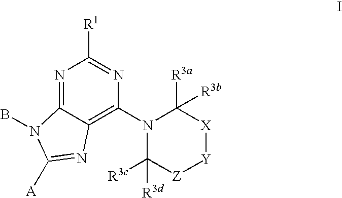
N1=C2C(=C(N3C([R3d])([R3c])[Z][Y][X]C3([R3a])[R3b])N=C1[R1])N=C([A])N2B
